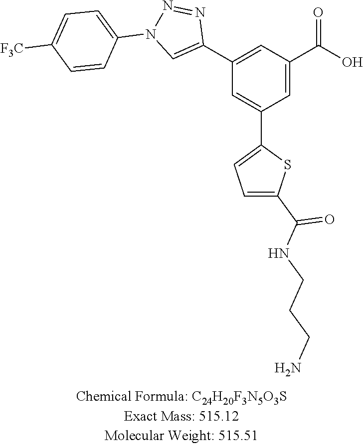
C1(C2=CC(C3=CN(C4=CC=C([F3C])C=C4)N=N3)=CC(C(O)=O)=C2)=CC=C(C(NCCCN)=O)S1
